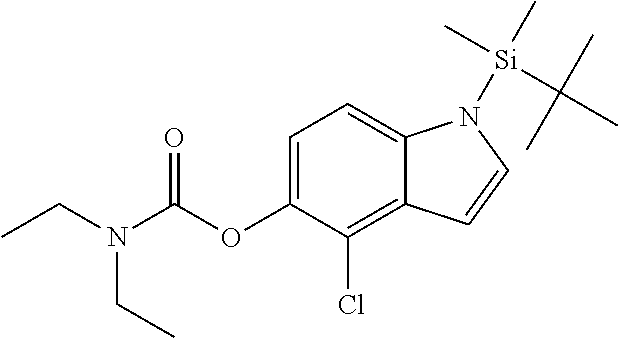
C1=C(OC(N(CC)CC)=O)C(Cl)=C2C(=C1)N([Si](C)(C(C)(C)C)C)C=C2
